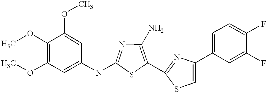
COC1=C(OC)C=C(NC2=NC(N)=C(C3=NC(C4=CC=C(F)C(F)=C4)=CS3)S2)C=C1OC
